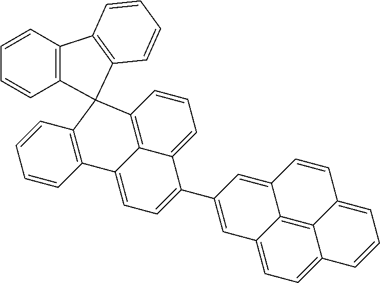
C12=C(C=CC=C1)C1=C(C=CC=C1)C21C2=C3C(=CC=C2)C(C2=CC4=CC=C5C6=C4C(=C2)C=CC6=CC=C5)=CC=C3C2=C1C=CC=C2
